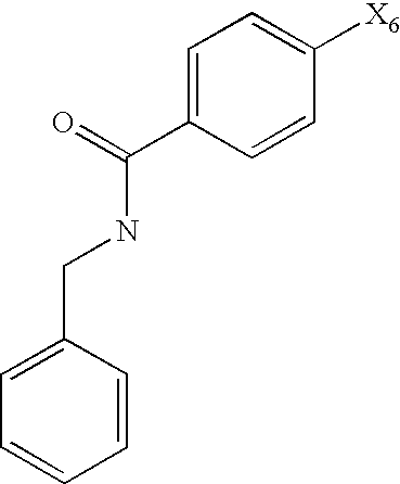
C1=C(CNC(=O)C2=CC=C([X6])C=C2)C=CC=C1
